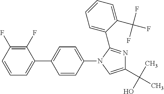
C1=CC(F)=C(F)C(C2=CC=C(N3C=C(C(C)(O)C)N=C3C3=CC=CC=C3C(F)(F)F)C=C2)=C1
